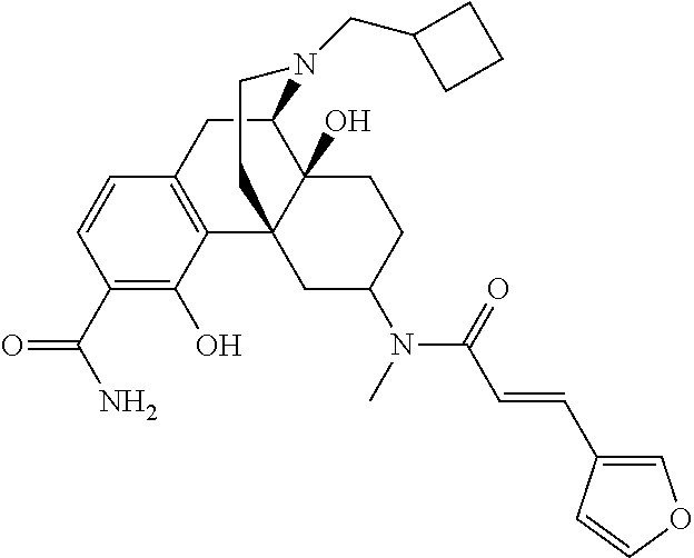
C1(C(N)=O)=C(O)C2=C(C=C1)CC1C3(O)C2(CC(N(C(C=CC2=COC=C2)=O)C)CC3)CCN1CC1CCC1
